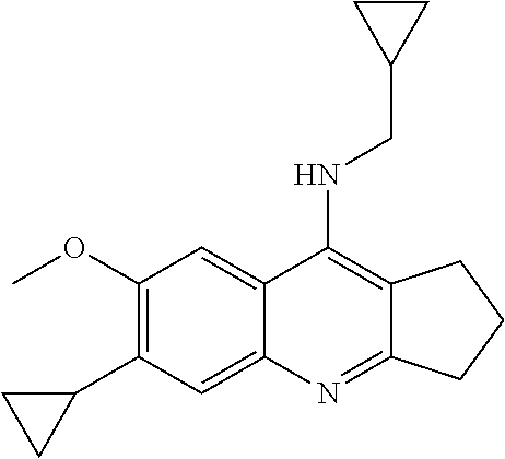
C12=NC3=CC(C4CC4)=C(OC)C=C3C(NCC3CC3)=C1CCC2
